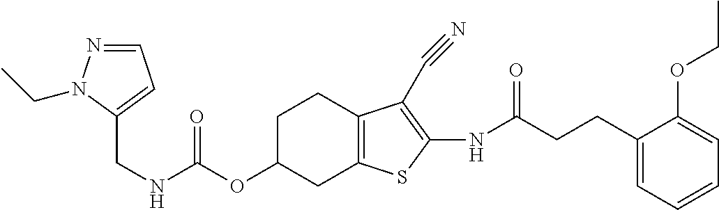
C(NC(OC1CC2=C(CC1)C(C#N)=C(NC(CCC1=CC=CC=C1OCC)=O)S2)=O)C1=CC=NN1CC
